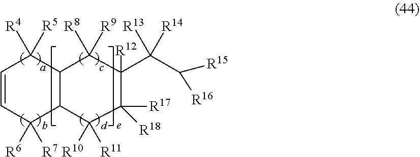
C1=CC([R6])([R7])C2C(C1([R4])[R5])C([R8])([R9])C(C(C([R16])[R15])([R13])[R14])([R12])C([R17])([R18])C2([R10])[R11]
